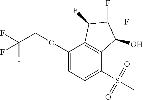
O(C1=CC=C(S(C)(=O)=O)C2=C1C(F)C(F)(F)C2O)CC(F)(F)F
